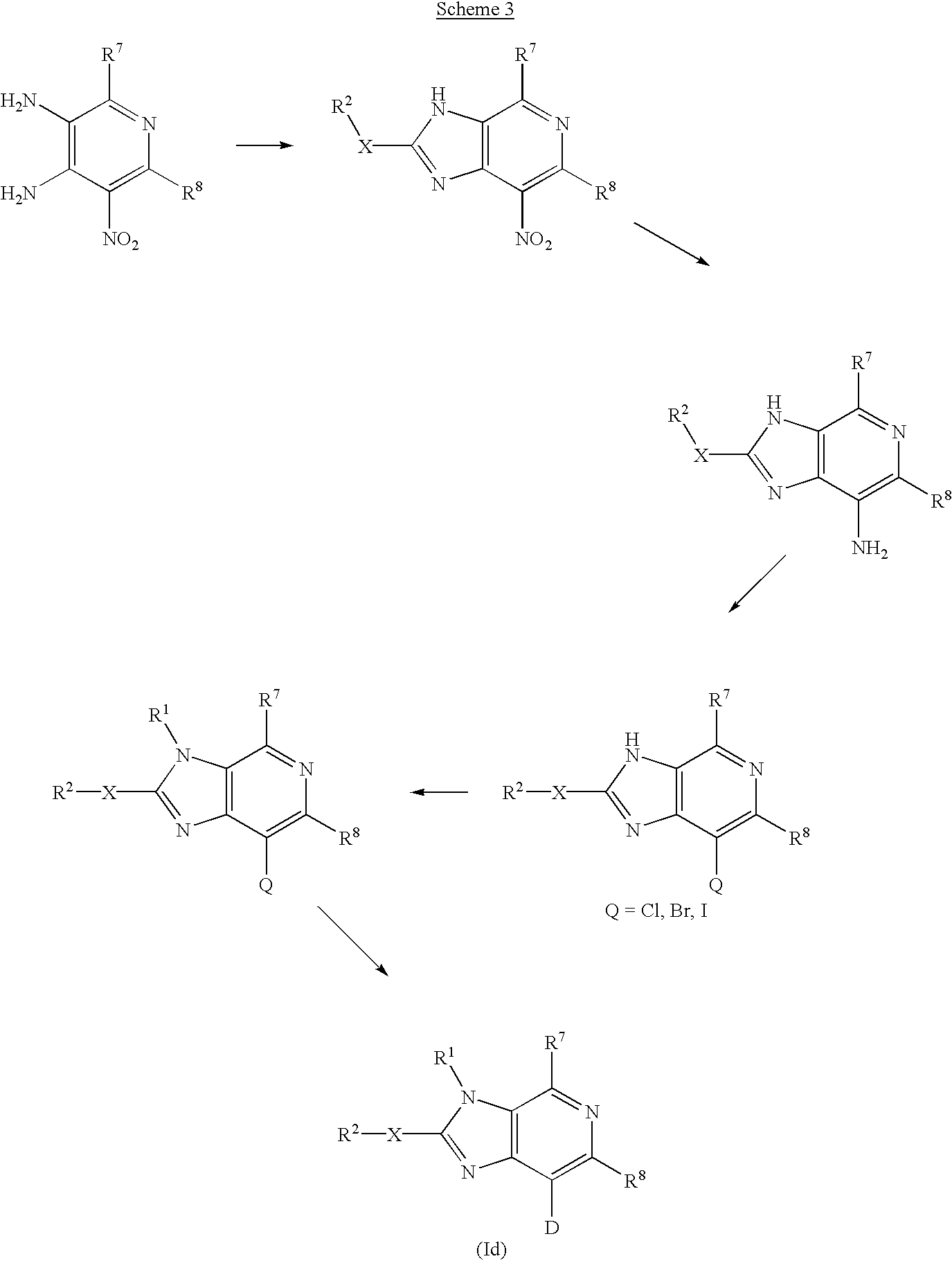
C1(N)=C(N)C([NO2])=C([R8])N=C1[R7].C12=C(C([NO2])=C([R8])N=C1[R7])N=C([X][R2])N2.C12=C(C(N)=C([R8])N=C1[R7])N=C([X][R2])N2.C12=C(C([Q])=C([R8])N=C1[R7])N=C([X][R2])N2.C12=C(C([Q])=C([R8])N=C1[R7])N=C([X][R2])N2[R1].C12=C(C([D])=C([R8])N=C1[R7])N=C([X][R2])N2[R1]
